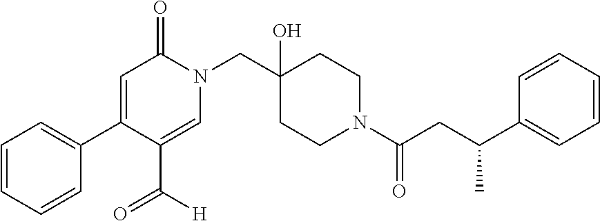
N1(CC2(O)CCN(C(=O)CC(C3=CC=CC=C3)C)CC2)C(=O)C=C(C2=CC=CC=C2)C(C([H])=O)=C1
